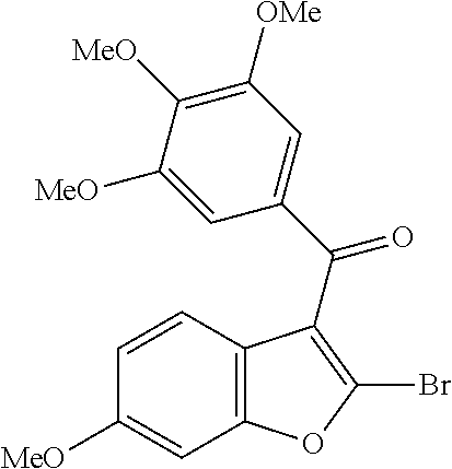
C12=C(C=C([MeO])C=C1)OC(Br)=C2C(C1=CC([OMe])=C([MeO])C([MeO])=C1)=O
